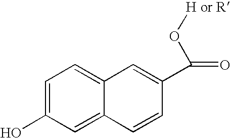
C1=C(O)C=C2C(=C1)C=C(C(O[H or R])=O)C=C2
